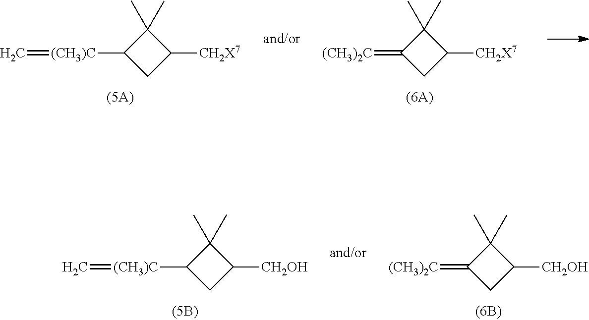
C1C([CH2X7])C(C)(C)C1[(CH3)C]=C.C1C([CH2X7])C(C)(C)C1=[(CH3)2C].C1C([CH2OH])C(C)(C)C1[(CH3)C]=C.C1C([CH2OH])C(C)(C)C1=[(CH3)2C]
